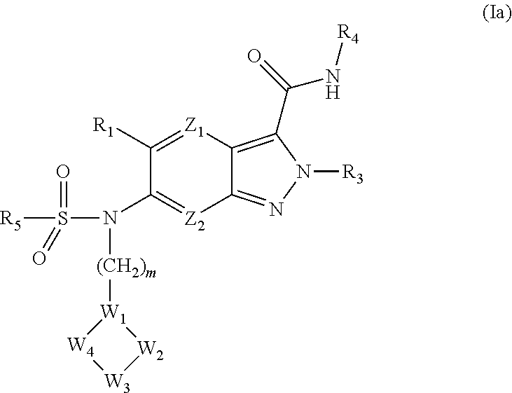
C1([R1])=[Z1]C2=C(C(N[R4])=O)N([R3])N=C2[Z2]=C1N([(CH2)m][W1]1[W4][W3][W2]1)S(=O)([R5])=O
